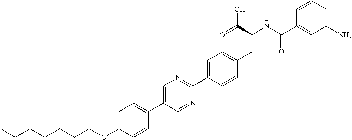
C(OC1=CC=C(C2=CN=C(C3=CC=C(CC(NC(C4=CC(N)=CC=C4)=O)C(O)=O)C=C3)N=C2)C=C1)CCCCCC
